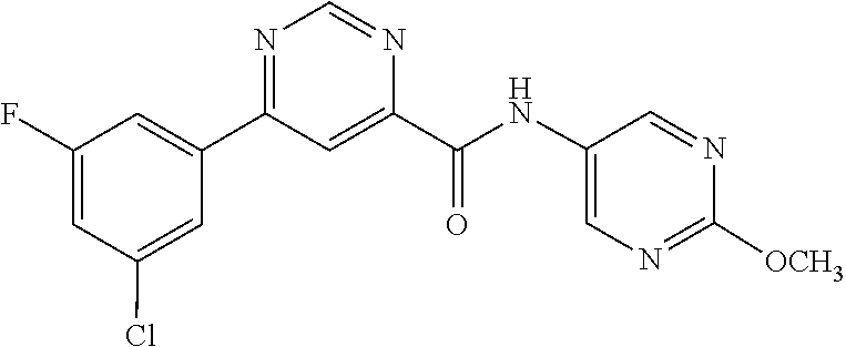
C1([OCH3])=NC=C(NC(C2=CC(C3=CC(F)=CC(Cl)=C3)=NC=N2)=O)C=N1
